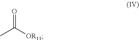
O=C([OR11])C
